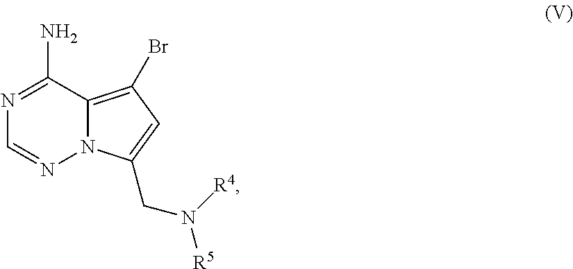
N12C(=C(Br)C=C1CN([R5])[R4])C(N)=NC=N2
